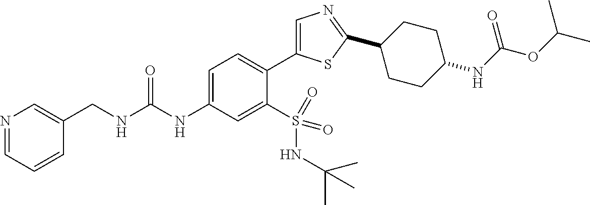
C1(CNC(NC2=CC=C(C3=CN=C(C4CCC(NC(OC(C)C)=O)CC4)S3)C(S(NC(C)(C)C)(=O)=O)=C2)=O)=CN=CC=C1
